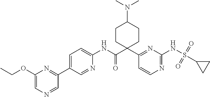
C1=C(OCC)N=C(C2=CC=C(NC(C3(C4=NC(NS(=O)(=O)C5CC5)=NC=C4)CCC(N(C)C)CC3)=O)N=C2)C=N1
